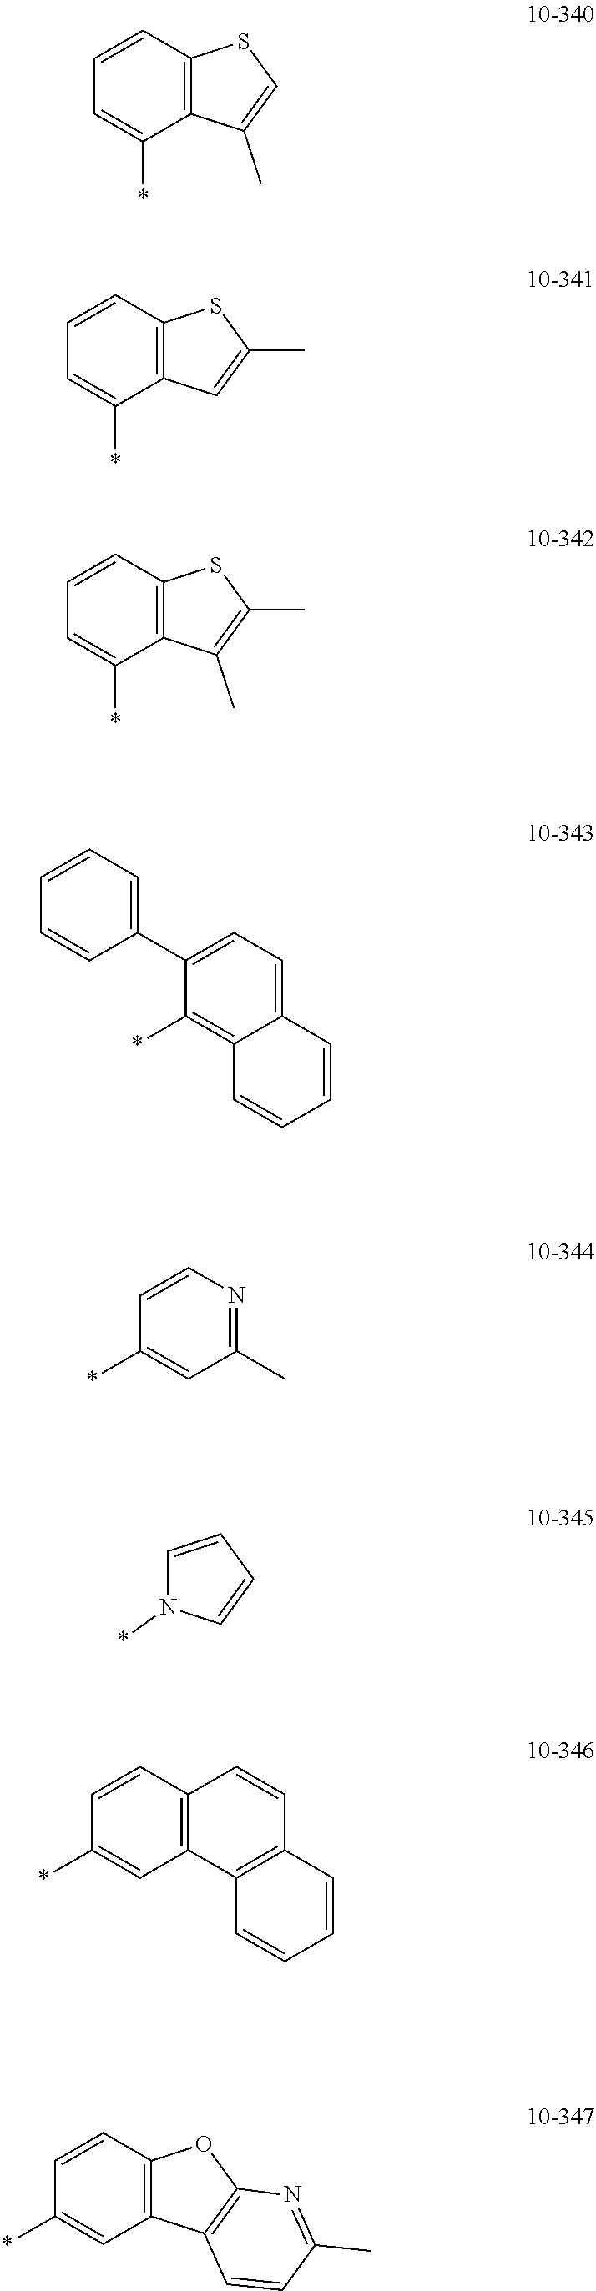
C1=CC2=C(C(*)=C1)C(C)=CS2.C1=CC2=C(C(*)=C1)C=C(C)S2.C1=CC2=C(C(*)=C1)C(C)=C(C)S2.C1(C2=CC=CC=C2)=CC=C2C(=C1*)C=CC=C2.C1(C)=NC=CC(*)=C1.C1=CC=CN1*.C1=CC2=C(C=C1*)C1=C(C=C2)C=CC=C1.C1=CC2=C(C=C1*)C1=C(O2)N=C(C)C=C1
